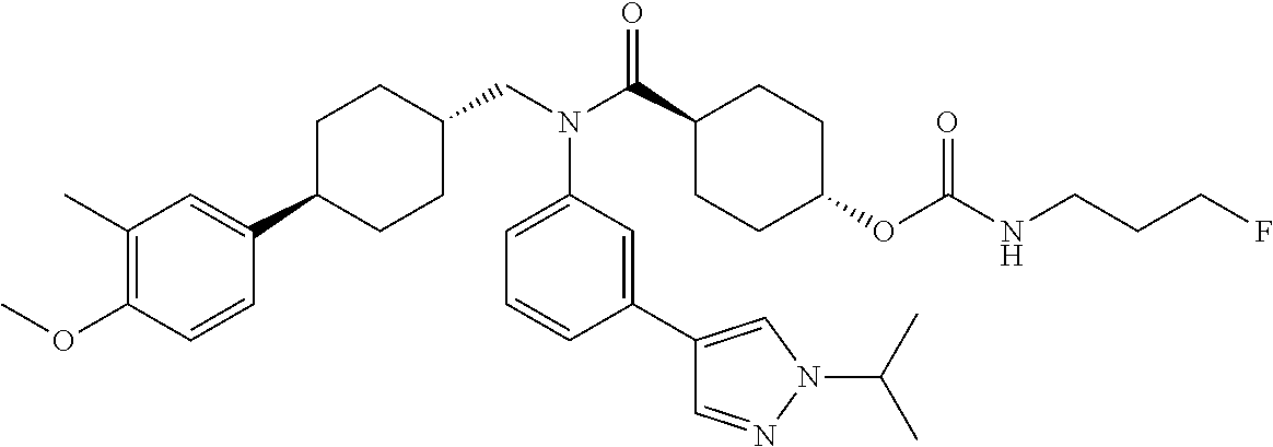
C1(C)=C(OC)C=CC(C2CCC(CN(C(C3CCC(OC(NCCCF)=O)CC3)=O)C3=CC=CC(C4=CN(C(C)C)N=C4)=C3)CC2)=C1
